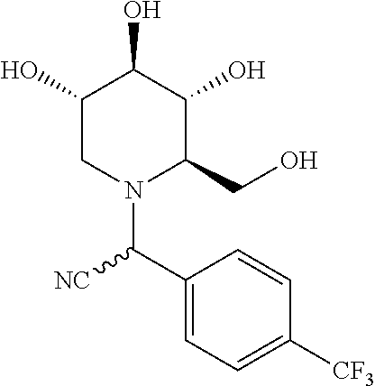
C1(O)CN(C(C2=CC=C([CF3])C=C2)[NC])C(CO)C(O)C1O
